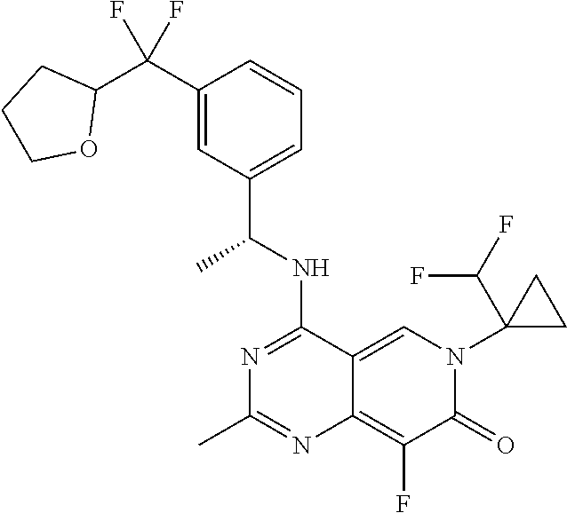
C1(C(C2CCCO2)(F)F)=CC(C(NC2=NC(C)=NC3=C(F)C(=O)N(C4(C(F)F)CC4)C=C23)C)=CC=C1
